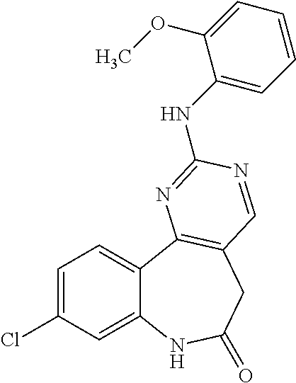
C1=C(Cl)C=C2C(=C1)C1=C(CC(=O)N2)C=NC(NC2=CC=CC=C2OC)=N1
